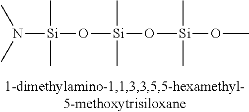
N([Si](C)(C)O[Si](C)(C)O[Si](C)(C)OC)(C)C
